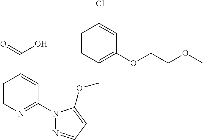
C1=CC(COC2=CC=NN2C2=NC=CC(C(=O)O)=C2)=C(OCCOC)C=C1Cl
